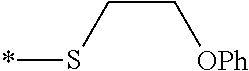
*SCC[OPh]
